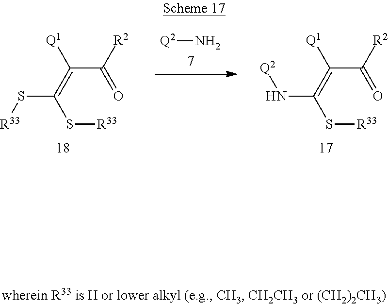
C(C([R2])=O)([Q1])=C(S[R33])S[R33].C(C([R2])=O)([Q1])=C(N[Q2])S[R33].[Q2]N
